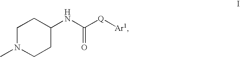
C1N(C)CCC(NC([Q][Ar1])=O)C1
